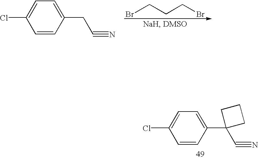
C1=CC(CC#N)=CC=C1Cl.BrCCCBr.C1(Cl)=CC=C(C2(C#N)CCC2)C=C1
